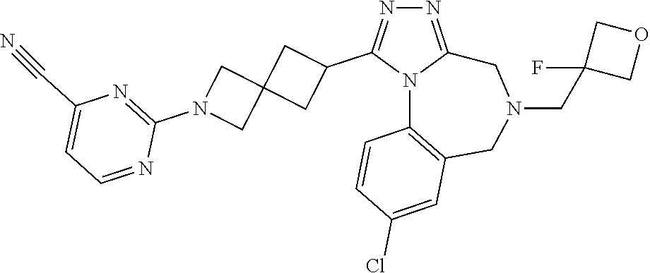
N1=C2N(C(C3CC4(C3)CN(C3=NC(C#N)=CC=N3)C4)=N1)C1=C(CN(CC3(F)COC3)C2)C=C(Cl)C=C1
